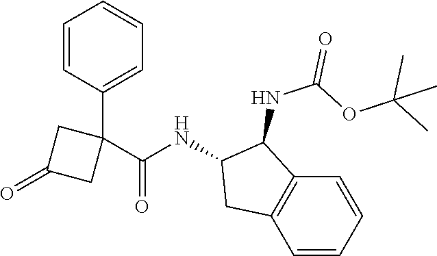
C1(C2=CC=CC=C2)(C(NC2C(NC(=O)OC(C)(C)C)C3=C(C=CC=C3)C2)=O)CC(=O)C1
